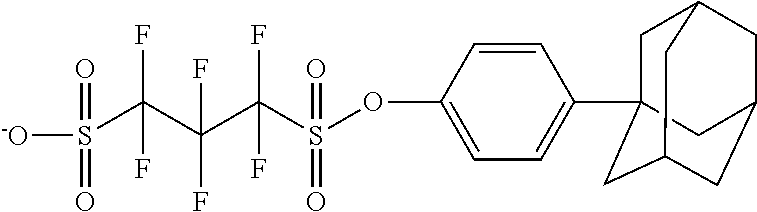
C1=CC(C23CC4CC(CC(C2)C4)C3)=CC=C1OS(C(F)(F)C(C(S([-O])(=O)=O)(F)F)(F)F)(=O)=O
